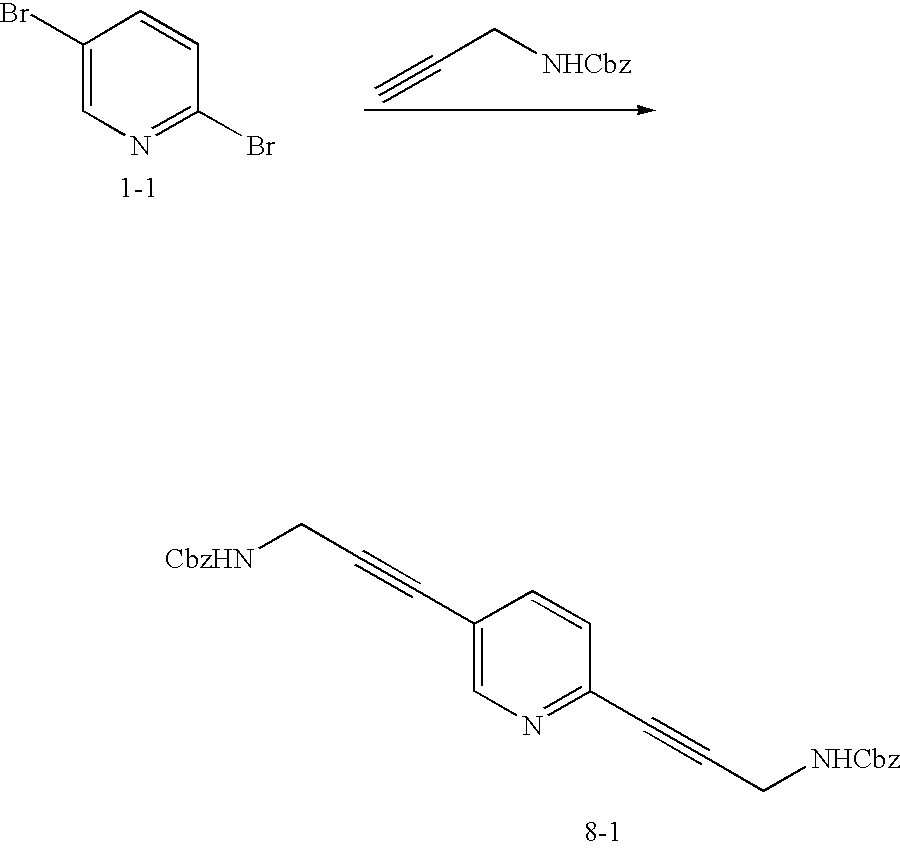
C1(Br)=CN=C(Br)C=C1.C(C#C)[NHCbz].C1(C#CC[CbzHN])=CN=C(C#CC[NHCbz])C=C1
